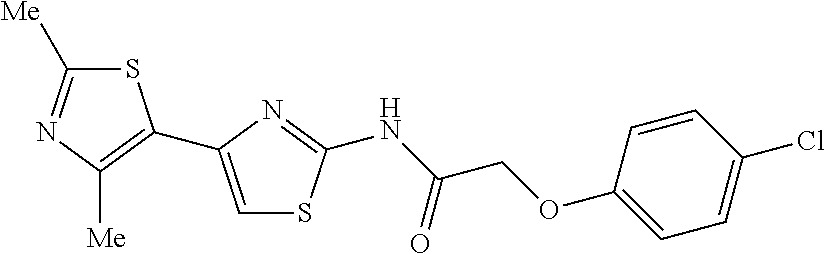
S1C([Me])=NC([Me])=C1C1=CSC(NC(COC2=CC=C(Cl)C=C2)=O)=N1
